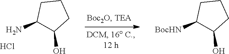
C1(N)C(O)CCC1.Cl.C1([BocHN])C(O)CCC1
